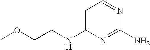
C1=C(NCCOC)N=C(N)N=C1
